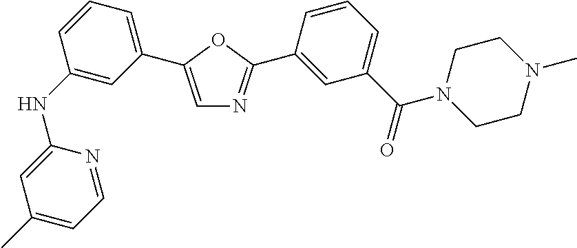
C1=C(C)C=C(NC2=CC(C3=CN=C(C4=CC(C(N5CCN(C)CC5)=O)=CC=C4)O3)=CC=C2)N=C1
